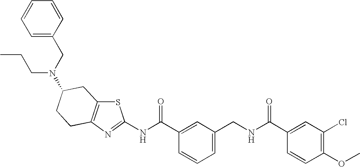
N(C(C1=CC(CNC(C2=CC(Cl)=C(OC)C=C2)=O)=CC=C1)=O)C1=NC2=C(S1)CC(N(CC1=CC=CC=C1)CCC)CC2
